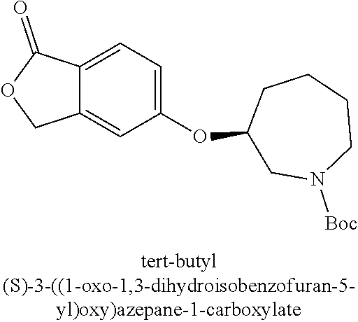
C1(OC2CN([Boc])CCCC2)=CC=C2C(=C1)COC2=O
